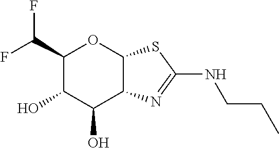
C1(C(F)F)C(O)C(O)C2C(O1)SC(NCCC)=N2
